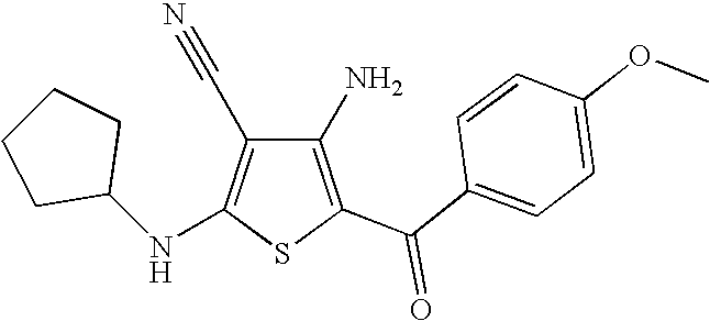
C1(N)=C(C(C2=CC=C(OC)C=C2)=O)SC(NC2CCCC2)=C1C#N
